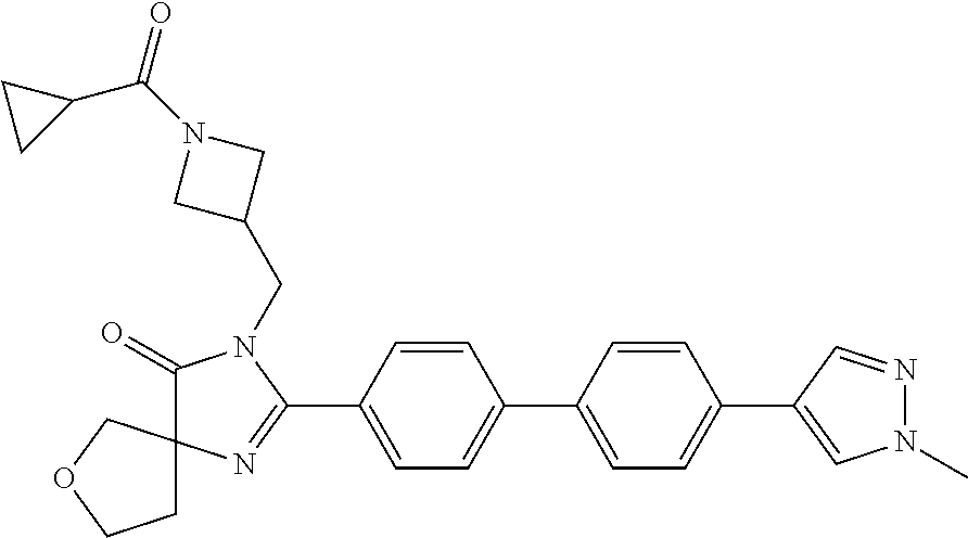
C1(=O)N(CC2CN(C(C3CC3)=O)C2)C(C2=CC=C(C3=CC=C(C4=CN(C)N=C4)C=C3)C=C2)=NC12CCOC2
